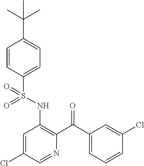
C1=CC(S(NC2=C(C(C3=CC=CC(Cl)=C3)=O)N=CC(Cl)=C2)(=O)=O)=CC=C1C(C)(C)C
